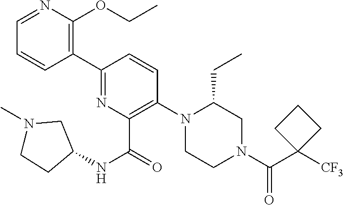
C1(C2=C(OCC)N=CC=C2)=NC(C(=O)NC2CN(C)CC2)=C(N2CCN(C(C3([CF3])CCC3)=O)CC2CC)C=C1
